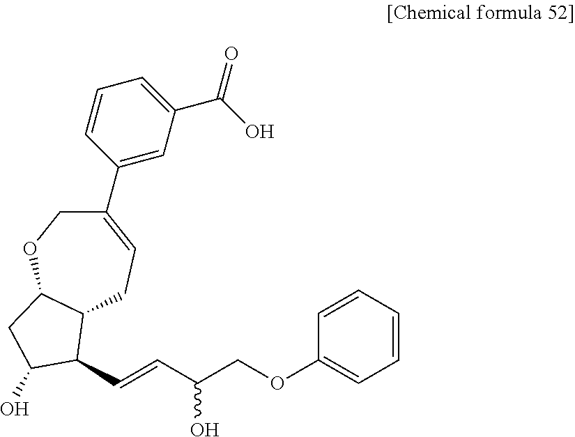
C1(C2=CC(C(O)=O)=CC=C2)=CCC2C(OC1)CC(O)C2C=CC(COC1=CC=CC=C1)O
